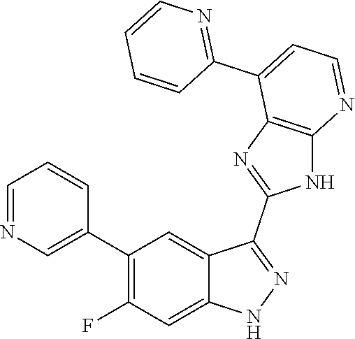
C1=NC=C(C2=C(F)C=C3C(=C2)C(C2=NC4=C(N2)N=CC=C4C2=NC=CC=C2)=NN3)C=C1
